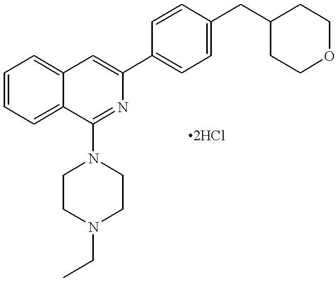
C1=CC=C2C(=C1)C=C(C1=CC=C(CC3CCOCC3)C=C1)N=C2N1CCN(CC)CC1
